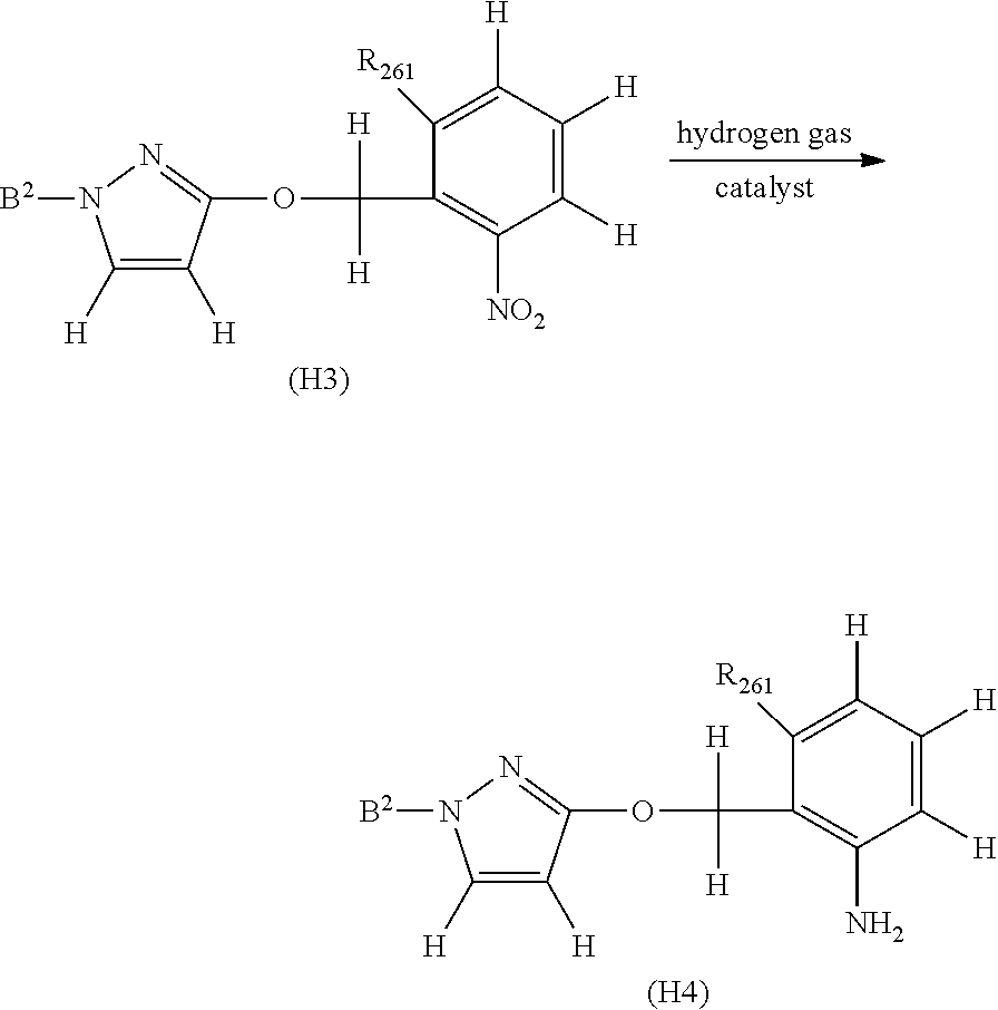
[(H3)].C1([R261])=C([H])C([H])=C([H])C([NO2])=C1C(OC1=NN([B2])C([H])=C1[H])([H])[H].[(H4)].C1([R261])=C([H])C([H])=C([H])C(N)=C1C(OC1=NN([B2])C([H])=C1[H])([H])[H]
